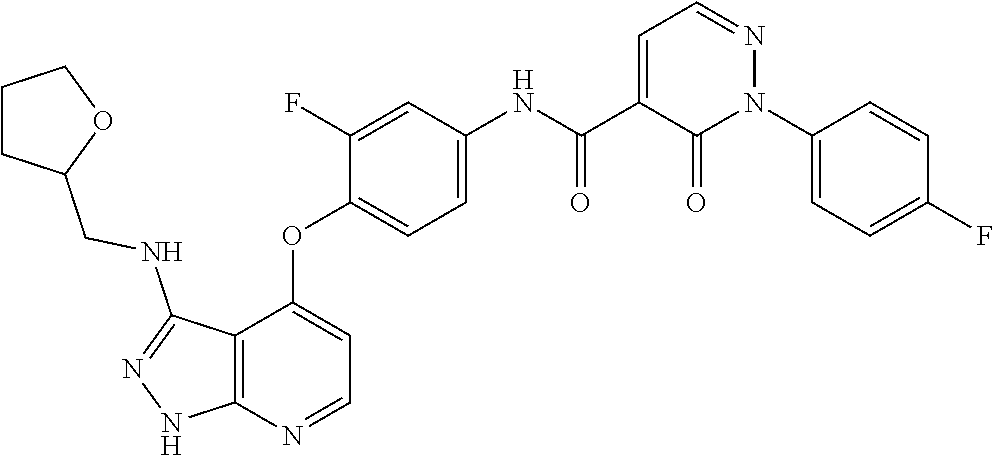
N1(C2=CC=C(F)C=C2)N=CC=C(C(NC2=CC=C(OC3=CC=NC4=C3C(NCC3CCCO3)=NN4)C(F)=C2)=O)C1=O
